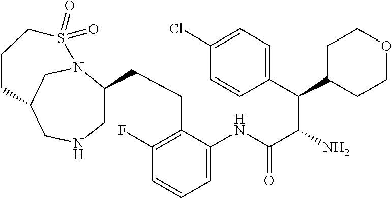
C1=C(Cl)C=CC(C(C(N)C(NC2=CC=CC(F)=C2CCC2CNCC3CN2S(=O)(=O)CCC3)=O)C2CCOCC2)=C1
